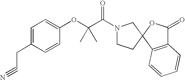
C1=C(CC#N)C=CC(OC(C)(C)C(=O)N2CCC3(C2)C2=C(C(=O)O3)C=CC=C2)=C1
